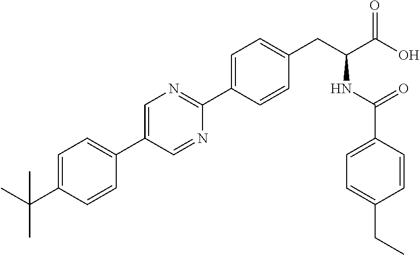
CC(C1=CC=C(C2=CN=C(C3=CC=C(CC(NC(=O)C4=CC=C(CC)C=C4)C(O)=O)C=C3)N=C2)C=C1)(C)C
